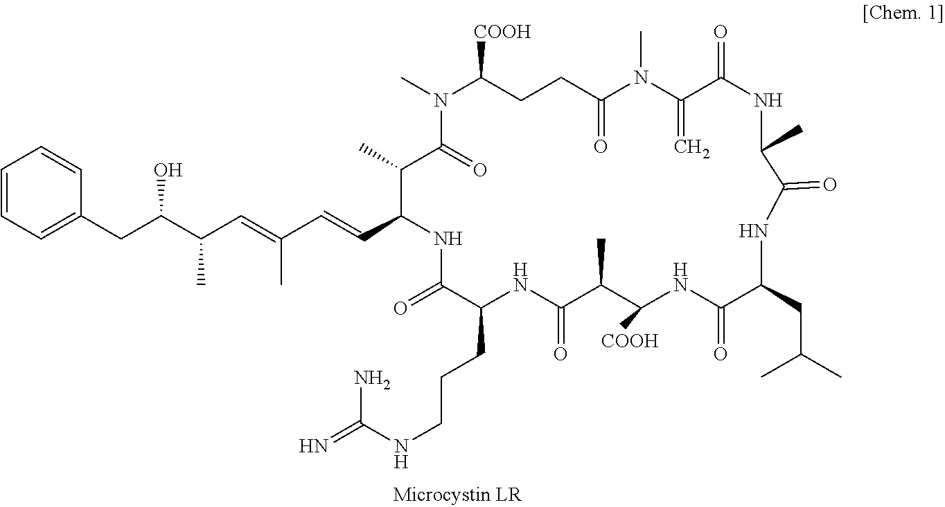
C1=CC=C(CC(C(C=C(C=CC2NC(=O)C(CCCNC(=N)N)[HN]C(=O)C(C)C([COOH])[HN]C(=O)C(CC(C)C)NC(=O)C(C)NC(=O)C(=C)N(C)C(=O)CCC([COOH])N(C)C(=O)C2C)C)C)O)C=C1
